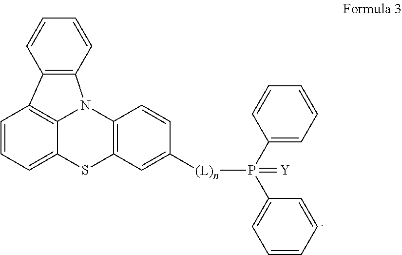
C12=C(C=CC=C1)N1C3=C2C=CC=C3SC2=C1C=CC([(L)n]P(C1=CC=CC=C1)(C1=CC=CC=C1)=[Y])=C2
